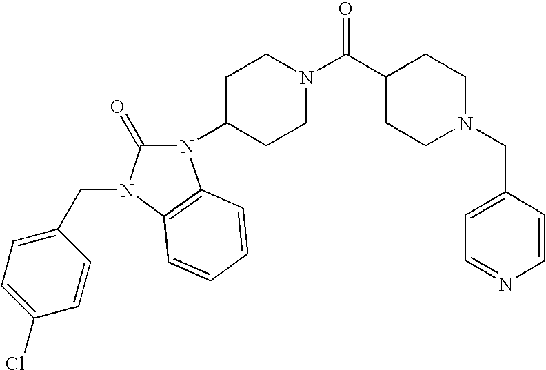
C1CC(C(N2CCC(N3C(=O)N(CC4=CC=C(Cl)C=C4)C4=C3C=CC=C4)CC2)=O)CCN1CC1=CC=NC=C1
